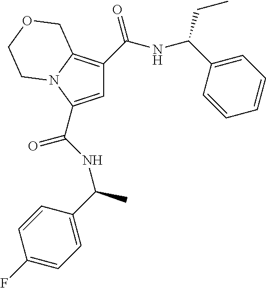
C1=C(C(NC(C)C2=CC=C(F)C=C2)=O)N2C(=C1C(NC(C1=CC=CC=C1)CC)=O)COCC2
